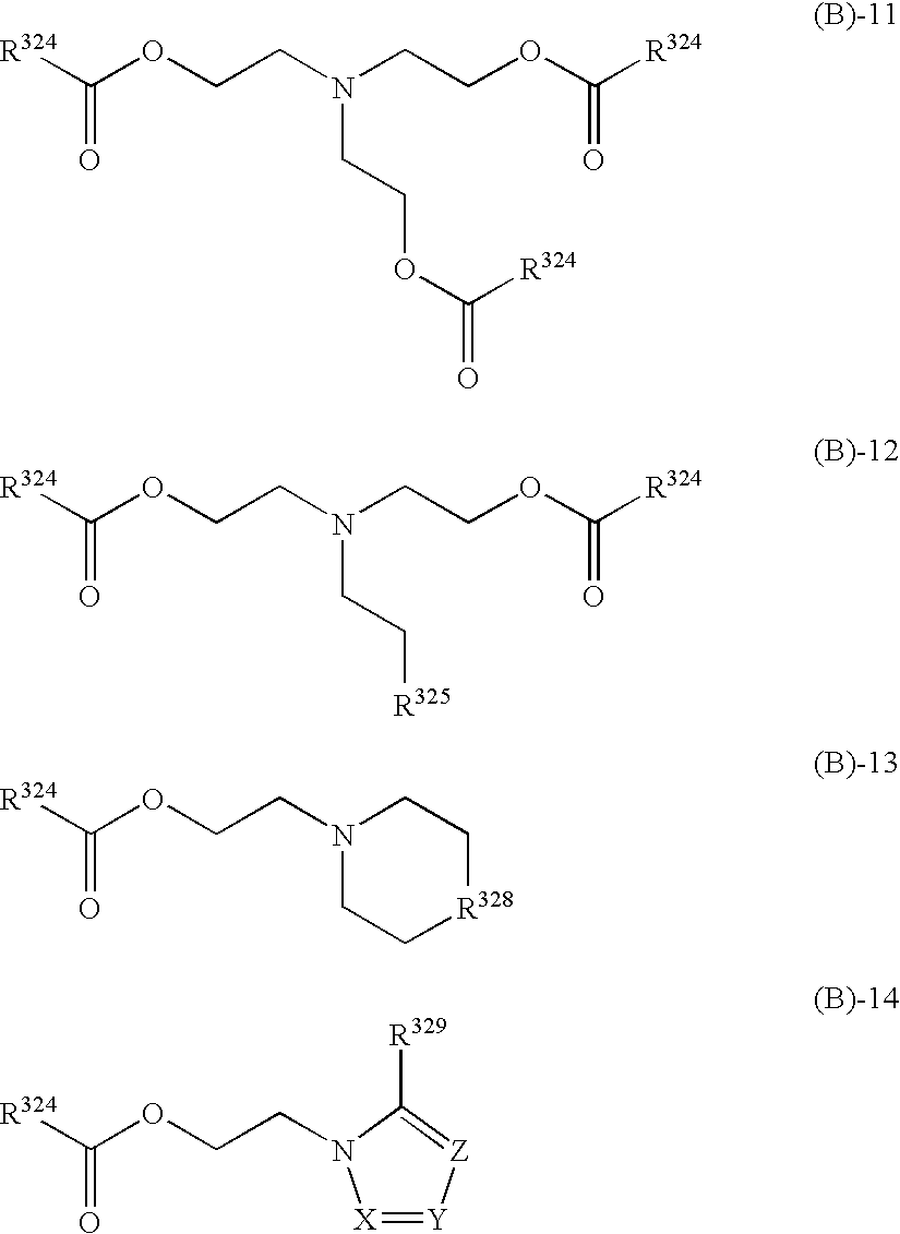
[R324]C(OCCN(CCOC([R324])=O)CCOC([R324])=O)=O.[R324]C(OCCN(CCOC([R324])=O)CC[R325])=O.[R324]C(OCCN1CC[R328]CC1)=O.[R324]C(OCCN1[X]=[Y][Z]=C1[R329])=O
